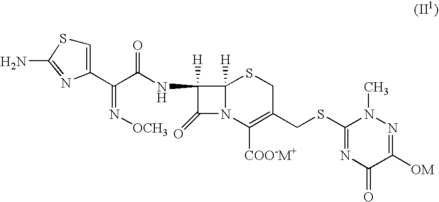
N(C1([H])C(=O)N2C1([H])SCC(CSC1=NC(=O)C([OM])=NN1C)=C2[COO-M+])C(C(C1=CSC(N)=N1)=N[OCH3])=O
